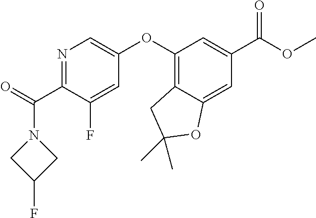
C1(OC2=CN=C(C(=O)N3CC(F)C3)C(F)=C2)=C2C(=CC(C(=O)OC)=C1)OC(C)(C)C2
